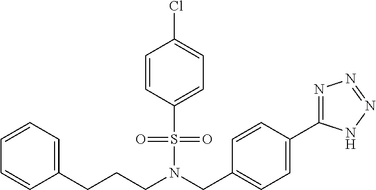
C1=CC=C(CCCN(CC2=CC=C(C3=NN=NN3)C=C2)S(=O)(=O)C2=CC=C(Cl)C=C2)C=C1
